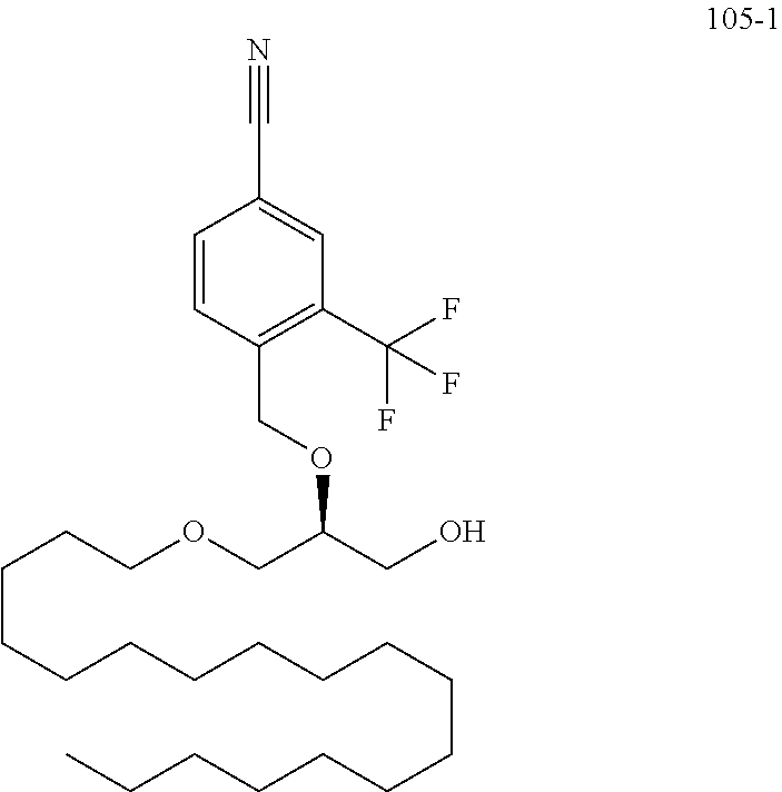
C(CCCCCCCCCCCCCCC)CCOCC(CO)OCC1=C(C(F)(F)F)C=C(C#N)C=C1
